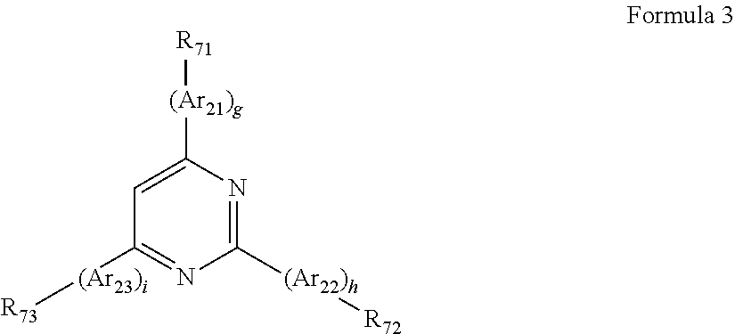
C1([(Ar22)h][R72])=NC([(Ar21)g][R71])=CC([(Ar23)i][R73])=N1
